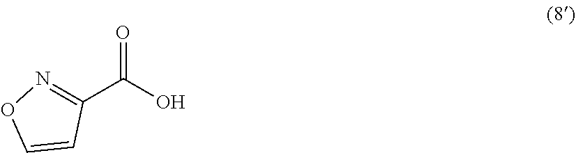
C1(C(O)=O)=NOC=C1
